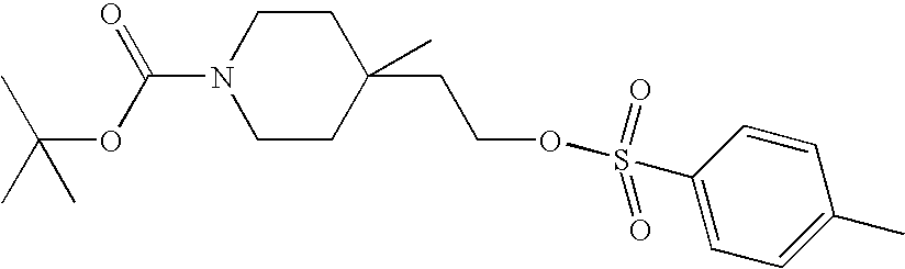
C1CN(C(OC(C)(C)C)=O)CCC1(CCOS(C1=CC=C(C)C=C1)(=O)=O)C
